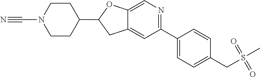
C1CN(C#N)CCC1C1CC2=CC(C3=CC=C(CS(C)(=O)=O)C=C3)=NC=C2O1
